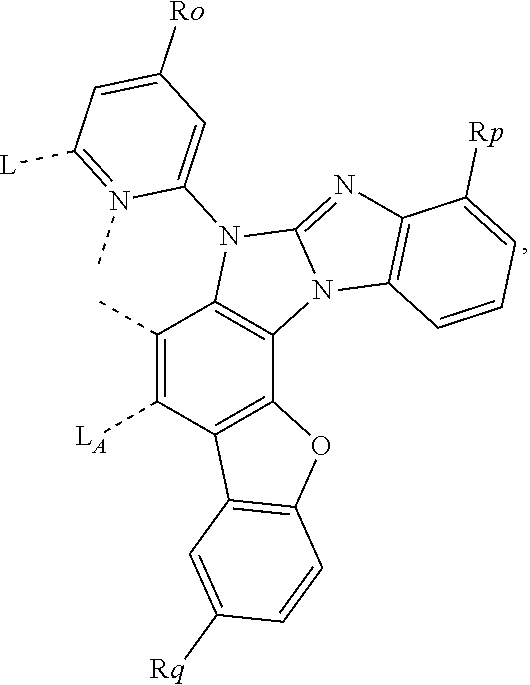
C12=C(N3C(=NC4=C3C=CC=C4[Rp])N1C1=CC([Ro])=CC([L])=N1C)C1=C(C([LA])=C2C)C2=C(O1)C=CC([Rq])=C2
